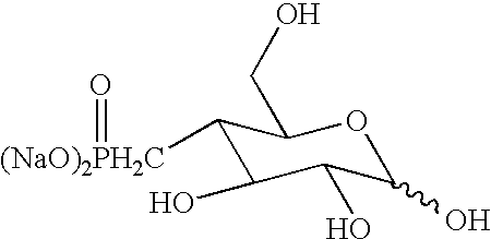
C1([(NaO)2PH2C]=O)C(O)C(O)C(O)OC1CO
